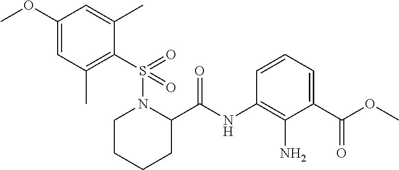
C1(OC)=CC(C)=C(S(N2CCCCC2C(NC2=C(N)C(C(=O)OC)=CC=C2)=O)(=O)=O)C(C)=C1
